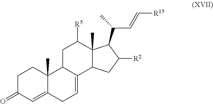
C1C(=O)C=C2C(C)(C1)C1C(=CC2)C2C(C)(C([R5])C1)C(C(C)C=C[R15])C([R2])C2
